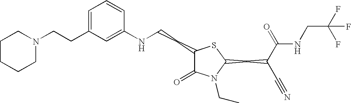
C1(NCCC2C(=O)N(CC)C(CC(C(=O)NCC(F)(F)F)C#N)S2)=CC(CCN2CCCCC2)=CC=C1
